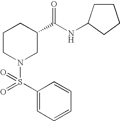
C1=CC(S(=O)(N2CC(C(NC3CCCC3)=O)CCC2)=O)=CC=C1
